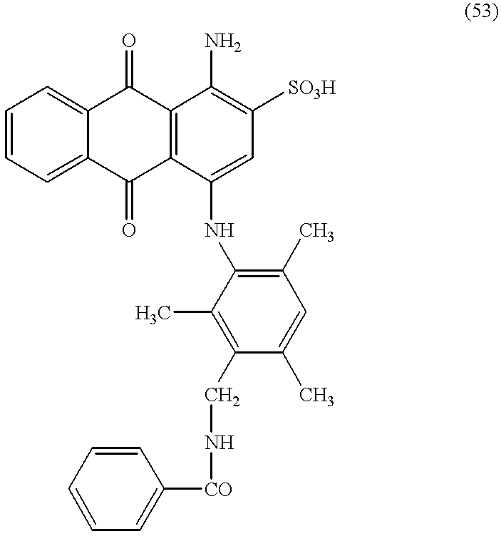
C1=CC=C2C(=C1)C(=O)C1=C(C2=O)C(NC2=C(C)C=C(C)C(CN[CO]C3=CC=CC=C3)=C2C)=CC([SO3H])=C1N
